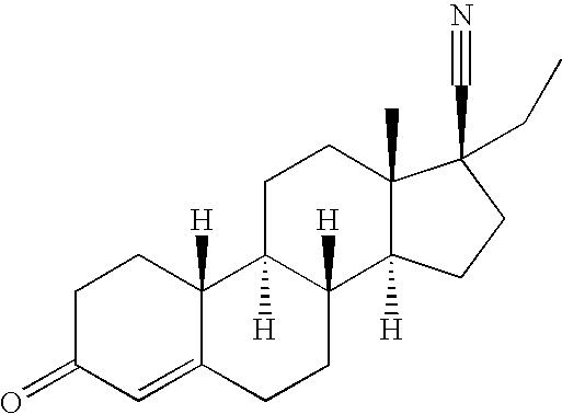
C1=C2C([H])(CCC1=O)C1([H])C([H])(CC2)C2([H])C(C)(CC1)C(C#N)(CC)CC2
